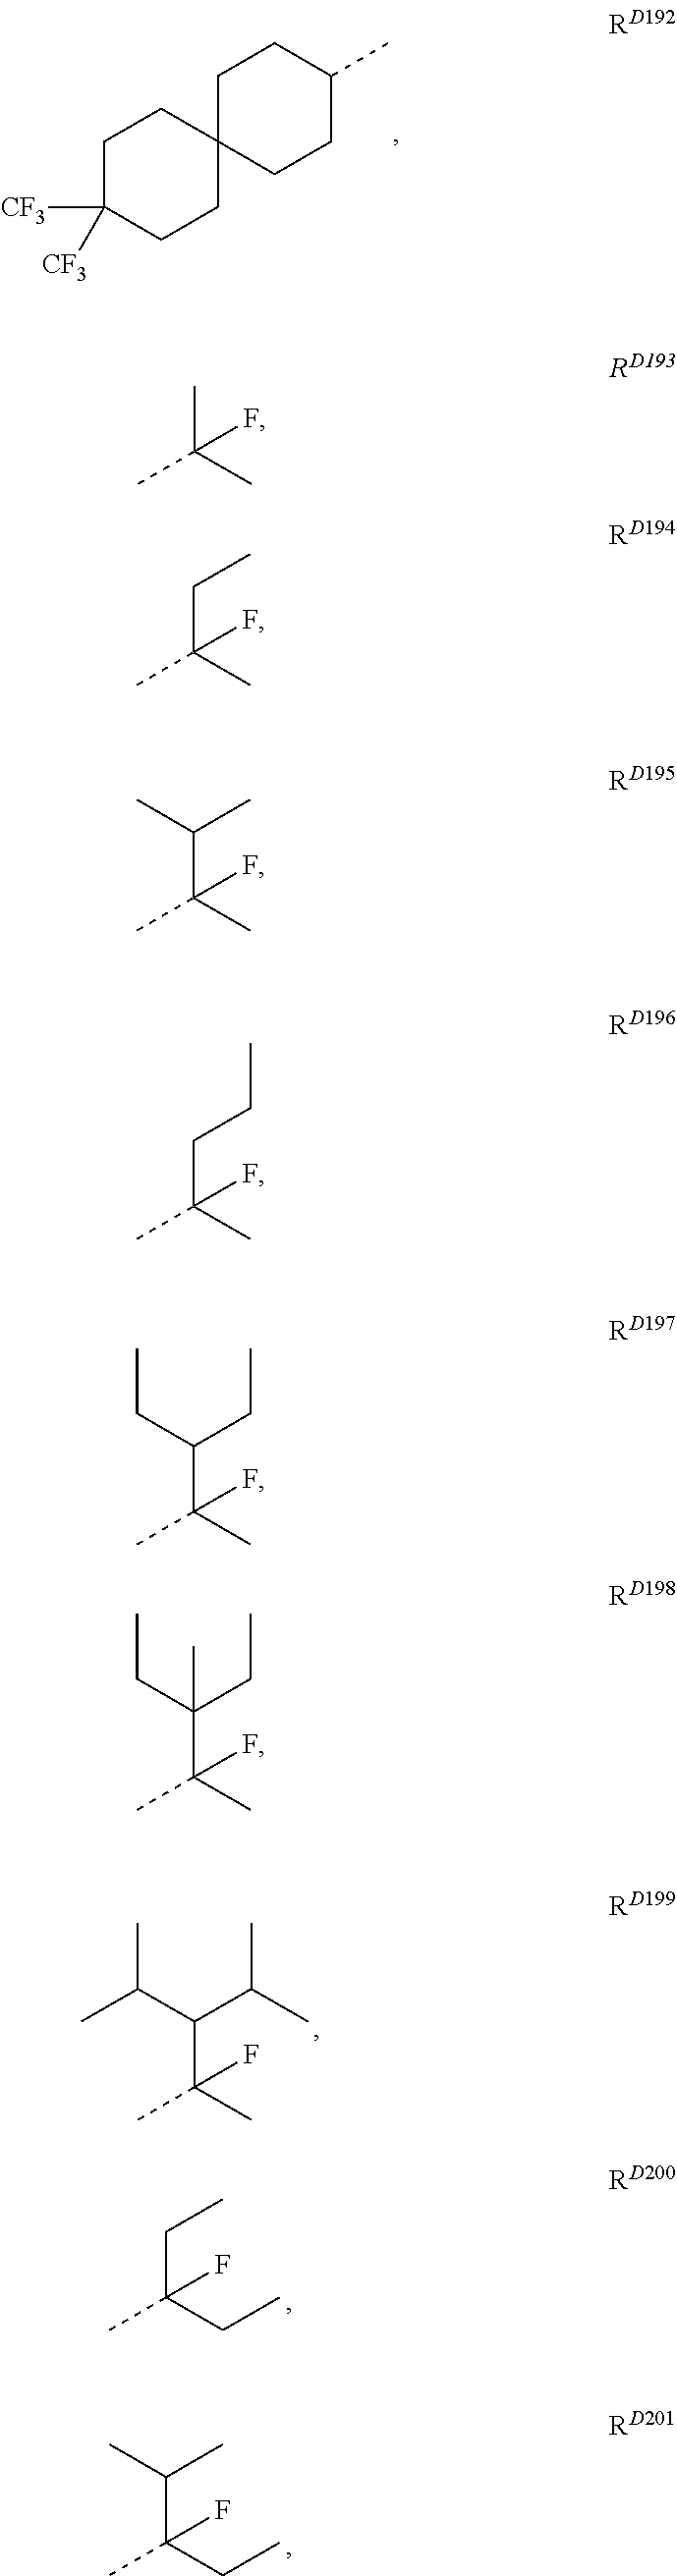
C1C2(CCC(C)C1)CCC([CF3])([CF3])CC2.CC(C(C(C)(C)F)C(C)C)C.C(C(CC)(C)F)C.C(C(CC)(C)F)(C)C.CC(C)(C)F.C(C(C)(C)F)C.C(C(C)(C)F)(C)C.CCCC(C)(C)F.CCC(C(C)(C)F)CC.CCC(C(C)(C)F)(CC)C
